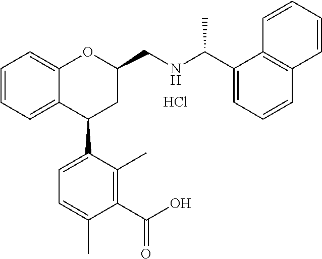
Cl.C1(C2=CC=C(C)C(C(O)=O)=C2C)CC(CNC(C2=CC=CC3=C2C=CC=C3)C)OC2=CC=CC=C12
